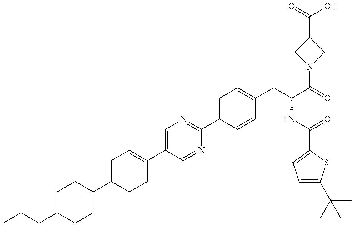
C1(CCC)CCC(C2CCC(C3=CN=C(C4=CC=C(CC(NC(=O)C5=CC=C(C(C)(C)C)S5)C(=O)N5CC(C(O)=O)C5)C=C4)N=C3)=CC2)CC1
